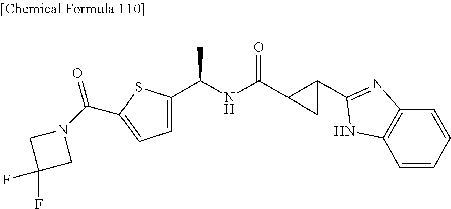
C1=C(C(NC(=O)C2C(C3=NC4=C(C=CC=C4)N3)C2)C)SC(C(N2CC(F)(F)C2)=O)=C1
